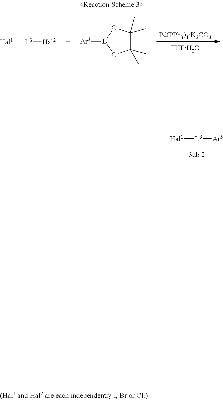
[Pd(PPh3)4/K2CO3].[THF/H2O].[Hal2][L3][Hal1].[Ar3]B1OC(C)(C)C(C)(C)O1.[Ar3][L3][Hal1]
